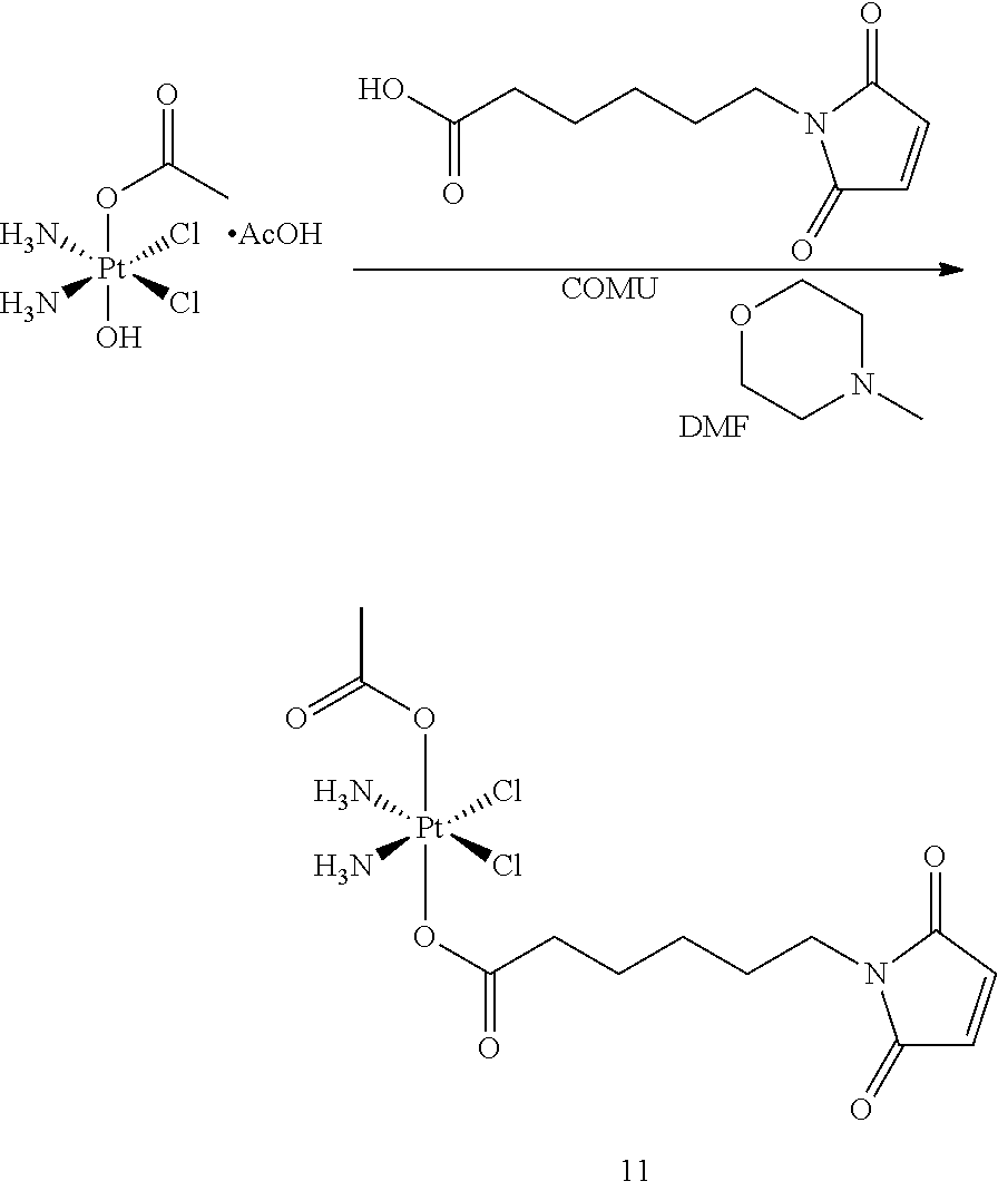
C1(=O)C=CC(=O)N1CCCCCC(O)=O.O1CCN(C)CC1.[COMU].[DMF].O=C(C)O[Pt](N)(N)(Cl)(Cl)O.[AcOH].O([Pt](N)(N)(Cl)(Cl)OC(CCCCCN1C(=O)C=CC1=O)=O)C(C)=O
